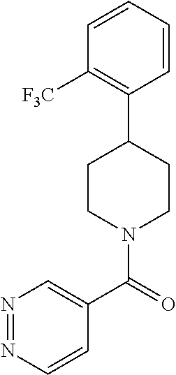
C1([F3C])=C(C2CCN(C(=O)C3=CN=NC=C3)CC2)C=CC=C1
